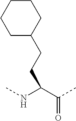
C(C(NC)C(C)=O)CC1CCCCC1
